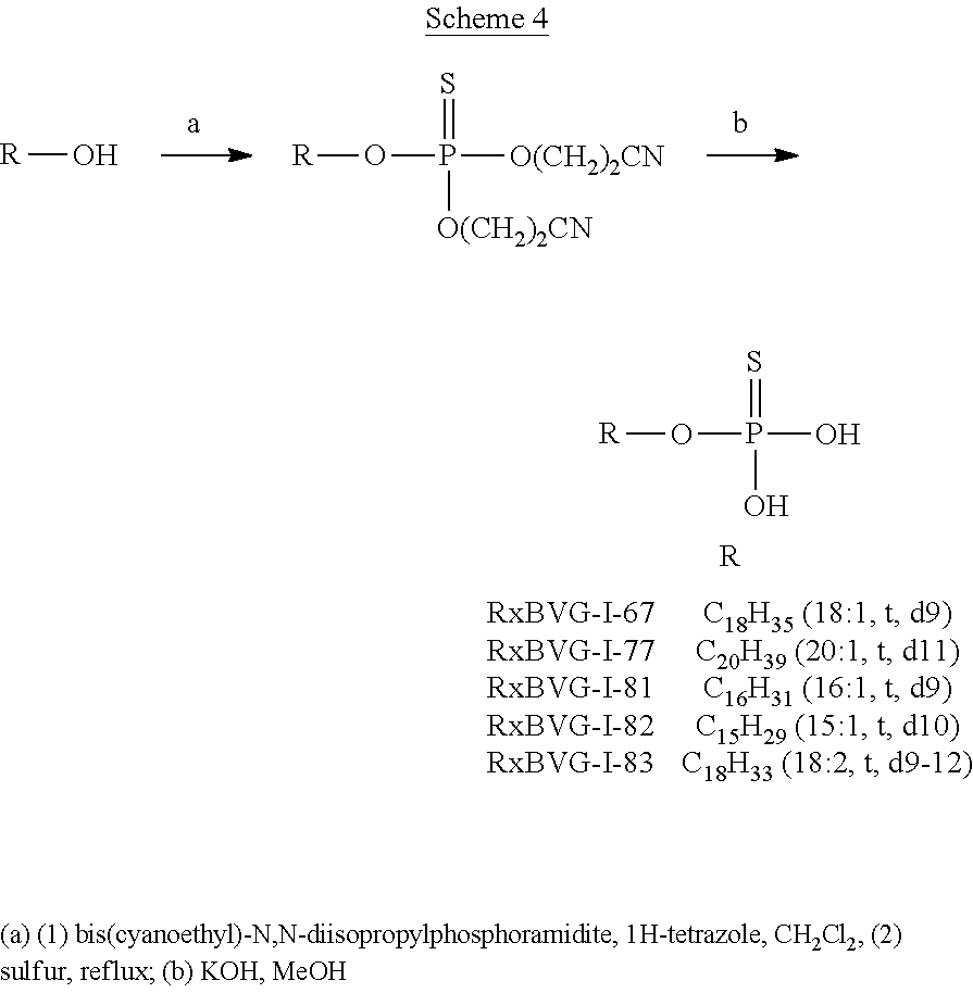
[R]O.[R]OP(=S)([O(CH2)2CN])[O(CH2)2CN].[R]OP(=S)(O)O.[R]
